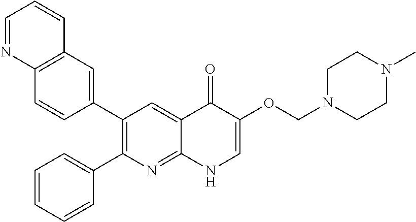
C12=C(C=C(C3=C(C4=CC=CC=C4)N=C4C(=C3)C(=O)C(OCN3CCN(C)CC3)=CN4)C=C1)C=CC=N2
